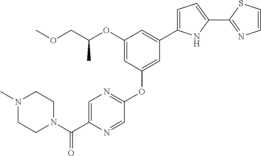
C1(OC(COC)C)=CC(OC2=NC=C(C(=O)N3CCN(C)CC3)N=C2)=CC(C2=CC=C(C3=NC=CS3)N2)=C1
